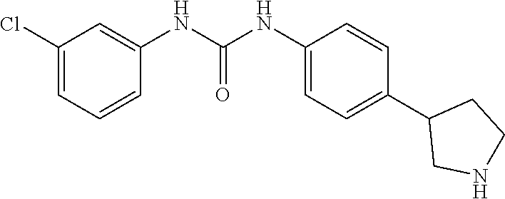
C1(NC(NC2=CC(Cl)=CC=C2)=O)=CC=C(C2CNCC2)C=C1
